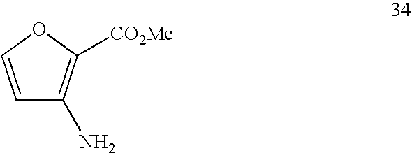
C1=COC([CO2Me])=C1N
